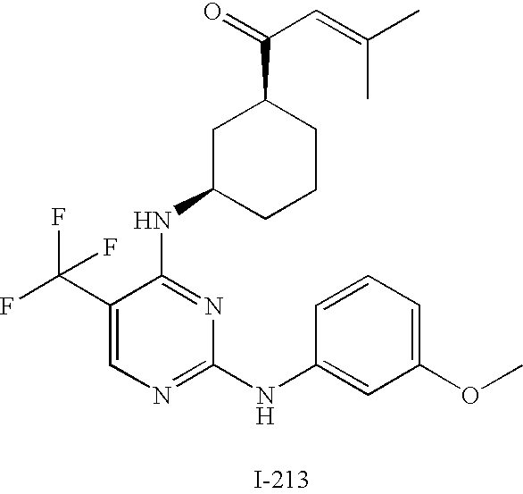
C1(C(F)(F)F)=CN=C(NC2=CC(OC)=CC=C2)N=C1NC1CCCC(C(=O)C=C(C)C)C1
